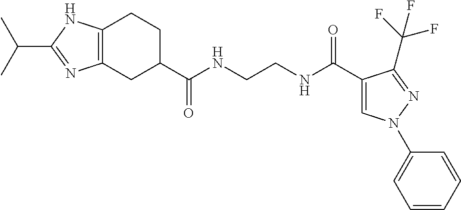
C12=C(CC(C(=O)NCCNC(=O)C3=CN(C4=CC=CC=C4)N=C3C(F)(F)F)CC1)N=C(C(C)C)N2
